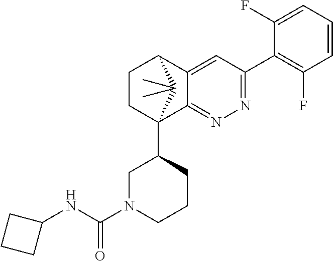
C1(F)=CC=CC(F)=C1C1=NN=C2C(=C1)C1CCC2(C2CN(C(NC3CCC3)=O)CCC2)C1(C)C
